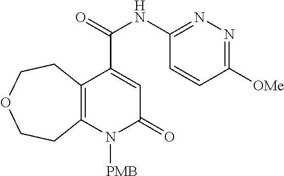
C12=C(N([PMB])C(=O)C=C1C(NC1=NN=C([OMe])C=C1)=O)CCOCC2
